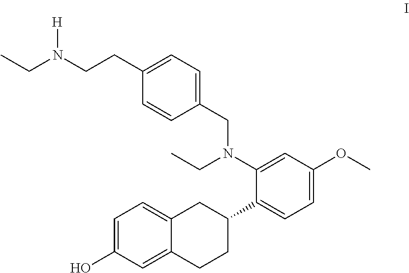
C1=C(O)C=C2C(=C1)CC(C1=CC=C(OC)C=C1N(CC)CC1=CC=C(CCN(CC)[H])C=C1)CC2
